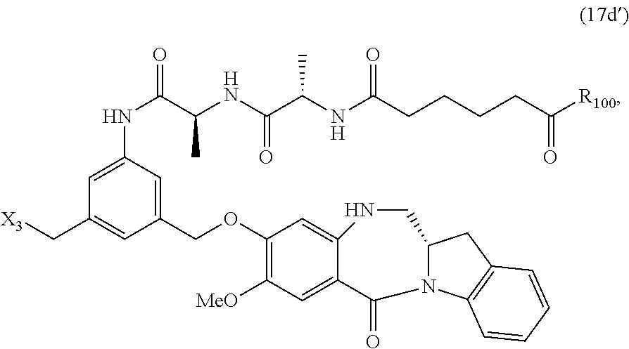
C1=C(NC(=O)C(NC(C(NC(CCCCC([R100])=O)=O)C)=O)C)C=C(COC2=C([MeO])C=C3C(=C2)NCC2N(C4=C(C2)C=CC=C4)C3=O)C=C1C[X3]
